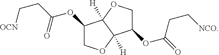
C1(OC(CC[OCN])=O)COC2([H])C1([H])OCC2OC(=O)CC[NCO]
